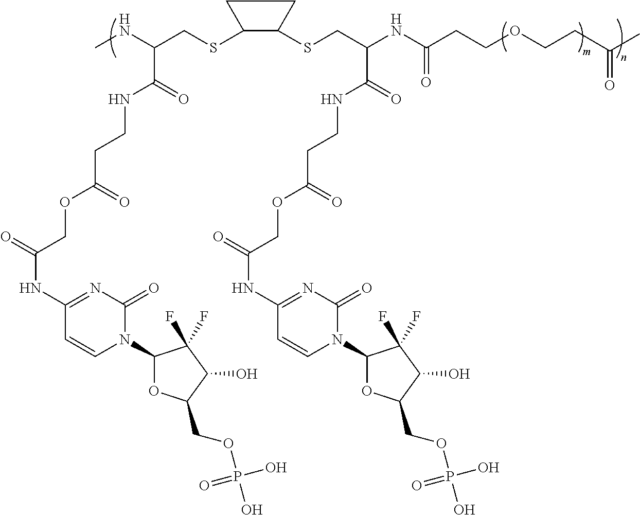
C1(SCC(NC)C(=O)NCCC(OCC(NC2=NC(=O)N(C3OC(COP(O)(O)=O)C(O)C3(F)F)C=C2)=O)=O)C(SCC(NC(CCOCCC(C)=O)=O)C(=O)NCCC(OCC(NC2=NC(=O)N(C3OC(COP(O)(O)=O)C(O)C3(F)F)C=C2)=O)=O)CC1
